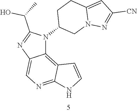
C12=C3C(=NC=C1N=C(C(C)O)N2C1CN2C(=CC([CN])=N2)CC1)NC=C3
